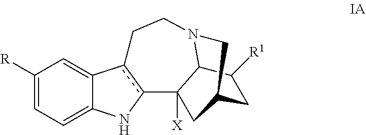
C1([R])=CC=C2C(=C1)c1c(N2)C2([X])C3N(CC1)CC(CC3[R1])C2
